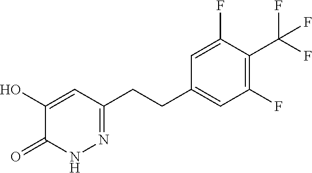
C1(O)=CC(CCC2=CC(F)=C(C(F)(F)F)C(F)=C2)=NNC1=O
